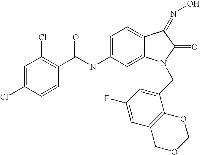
C1=C(Cl)C=CC(C(NC2=CC=C3C(=C2)N(CC2=CC(F)=CC4=C2OCOC4)C(=O)C3=NO)=O)=C1Cl
